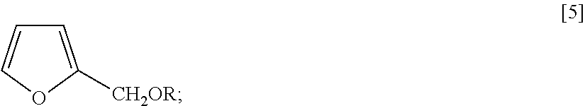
C1=C([CH2OR])OC=C1
